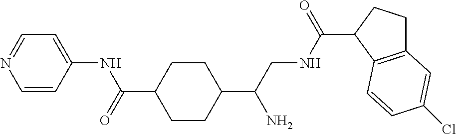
C1=CC(NC(=O)C2CCC(C(CNC(C3C4=C(CC3)C=C(Cl)C=C4)=O)N)CC2)=CC=N1
